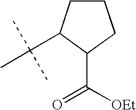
C1CC(C(C)(C)C)C(C([OEt])=O)C1
